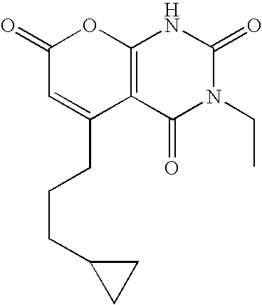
C12=C(C(=O)N(CC)C(=O)N1)C(CCCC1CC1)=CC(=O)O2
